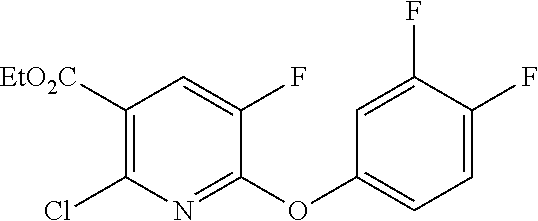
C1([EtO2C])=C(Cl)N=C(OC2=CC=C(F)C(F)=C2)C(F)=C1
